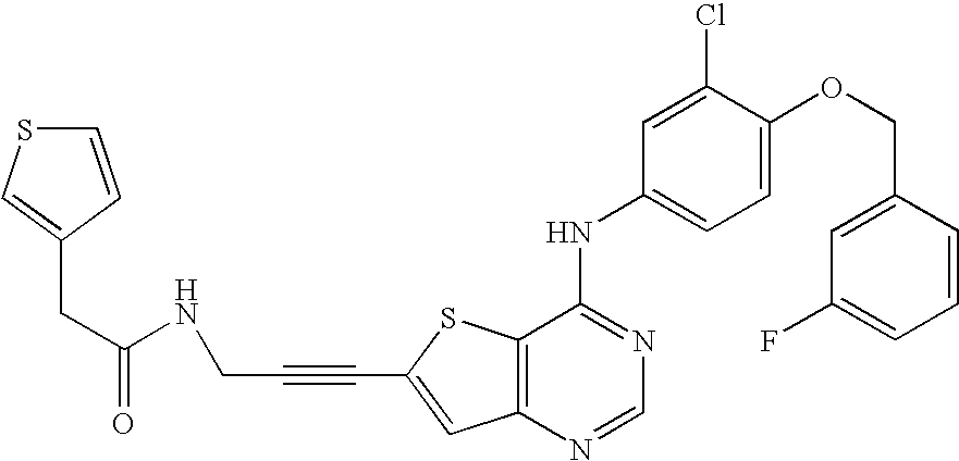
C12=C(SC(C#CCNC(=O)CC3=CSC=C3)=C1)C(NC1=CC=C(OCC3=CC(F)=CC=C3)C(Cl)=C1)=NC=N2
